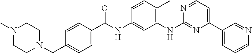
C1=C(C(NC2=CC(NC3=NC(C4=CC=CN=C4)=CC=N3)=C(C)C=C2)=O)C=CC(CN2CCN(C)CC2)=C1
